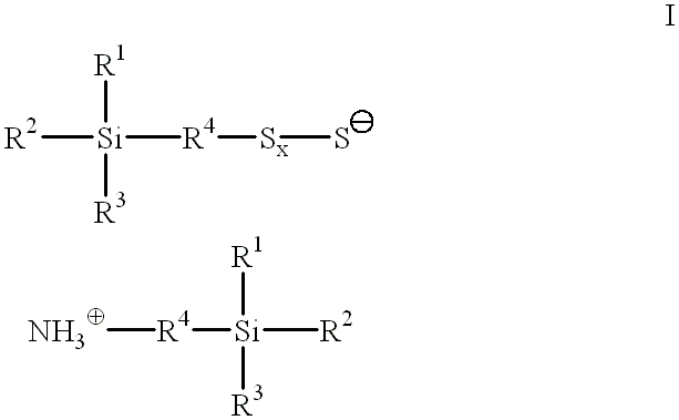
[R2][Si]([R3])([R1])[R4][Sx]S.[NH3][R4][Si]([R1])([R3])[R2]
